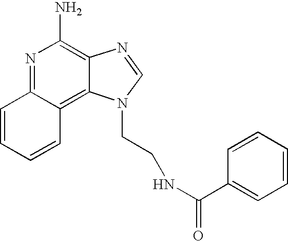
N1=C2C(=C3C(=C1N)N=CN3CCNC(=O)C1=CC=CC=C1)C=CC=C2
